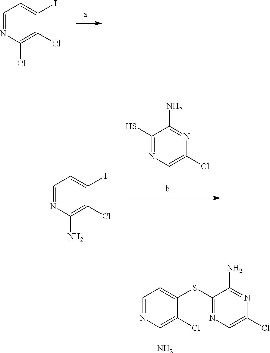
C1=NC(Cl)=C(Cl)C(I)=C1.C1=NC(N)=C(Cl)C(I)=C1.C1(S)=NC=C(Cl)N=C1N.C1=NC(N)=C(Cl)C(SC2=NC=C(Cl)N=C2N)=C1
